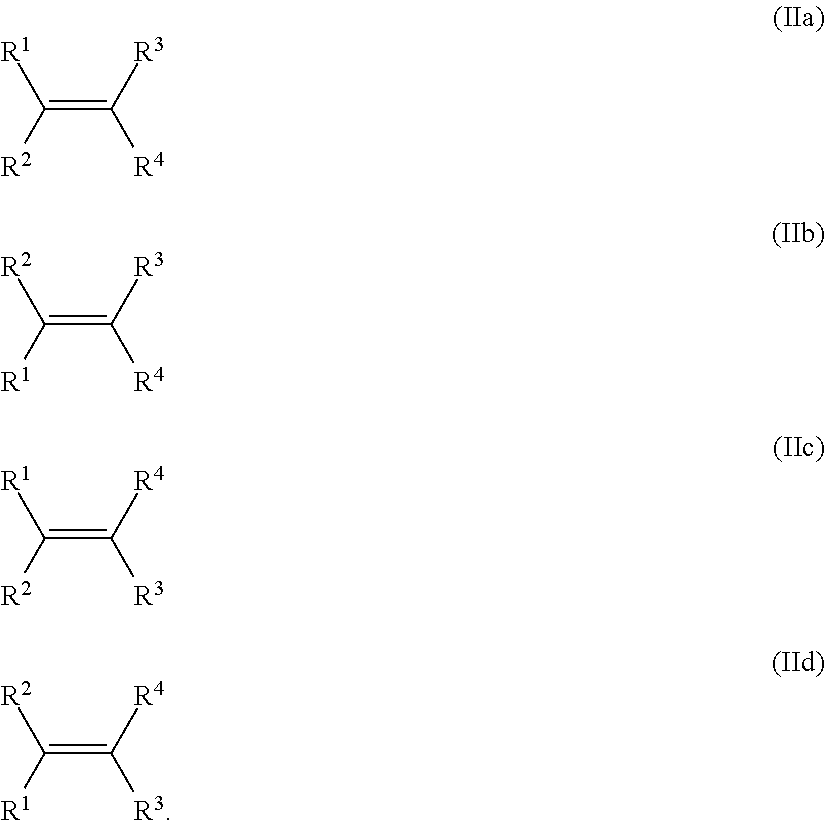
C(=C([R4])[R3])([R2])[R1].C(=C([R4])[R3])([R1])[R2].C(=C([R3])[R4])([R2])[R1].C(=C([R3])[R4])([R1])[R2]
